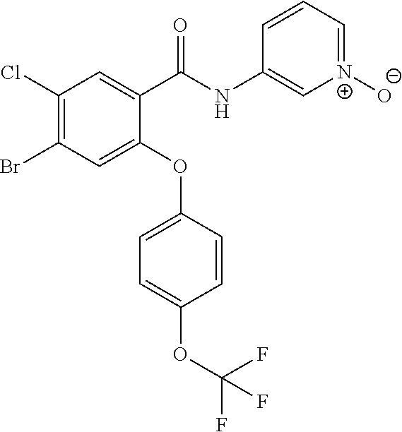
C1(C(NC2=C[N+]([O-])=CC=C2)=O)=CC(Cl)=C(Br)C=C1OC1=CC=C(OC(F)(F)F)C=C1
